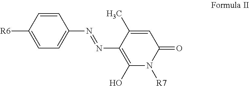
C1=C([R6])C=CC(N=NC2=C(O)N([R7])C(=O)C=C2C)=C1
